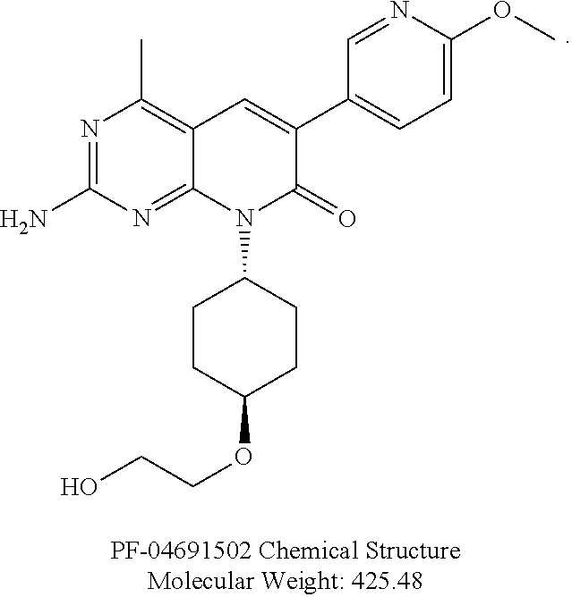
N1=C(N)N=C2C(=C1C)C=C(C1=CC=C(OC)N=C1)C(=O)N2C1CCC(OCCO)CC1
